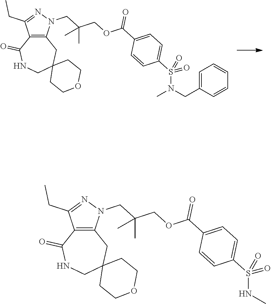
C12=C(N(CC(COC(C3=CC=C(S(N(CC4=CC=CC=C4)C)(=O)=O)C=C3)=O)(C)C)N=C1CC)CC1(CNC2=O)CCOCC1.C12=C(N(CC(COC(C3=CC=C(S(NC)(=O)=O)C=C3)=O)(C)C)N=C1CC)CC1(CNC2=O)CCOCC1
